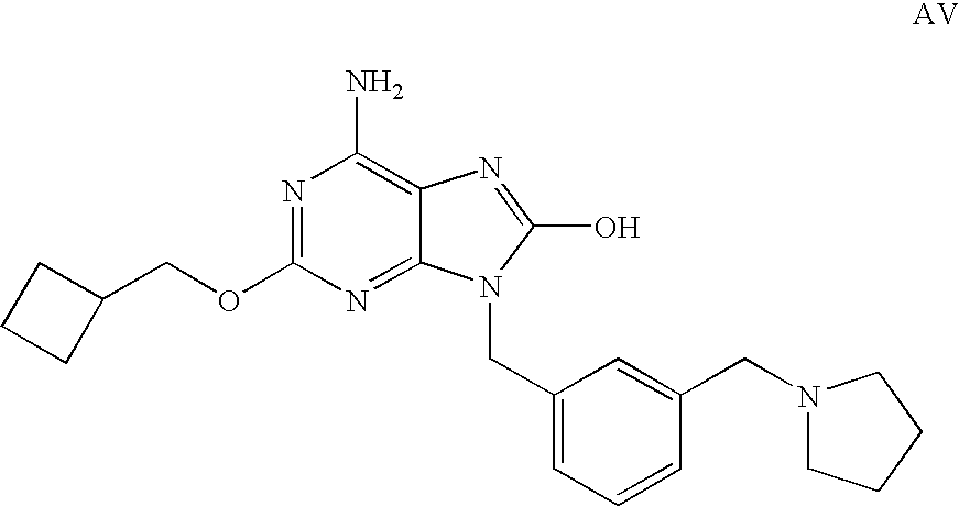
N1=C(OCC2CCC2)N=C2C(=C1N)N=C(O)N2CC1=CC=CC(CN2CCCC2)=C1
